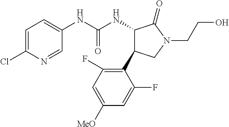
C1(NC(NC2C(C3=C(F)C=C([OMe])C=C3F)CN(CCO)C2=O)=O)=CC=C(Cl)N=C1
